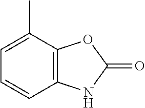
C12=C(C(C)=CC=C1)OC(=O)N2
